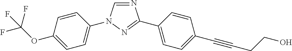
C1=CC(N2C=NC(C3=CC=C(C#CCCO)C=C3)=N2)=CC=C1OC(F)(F)F
